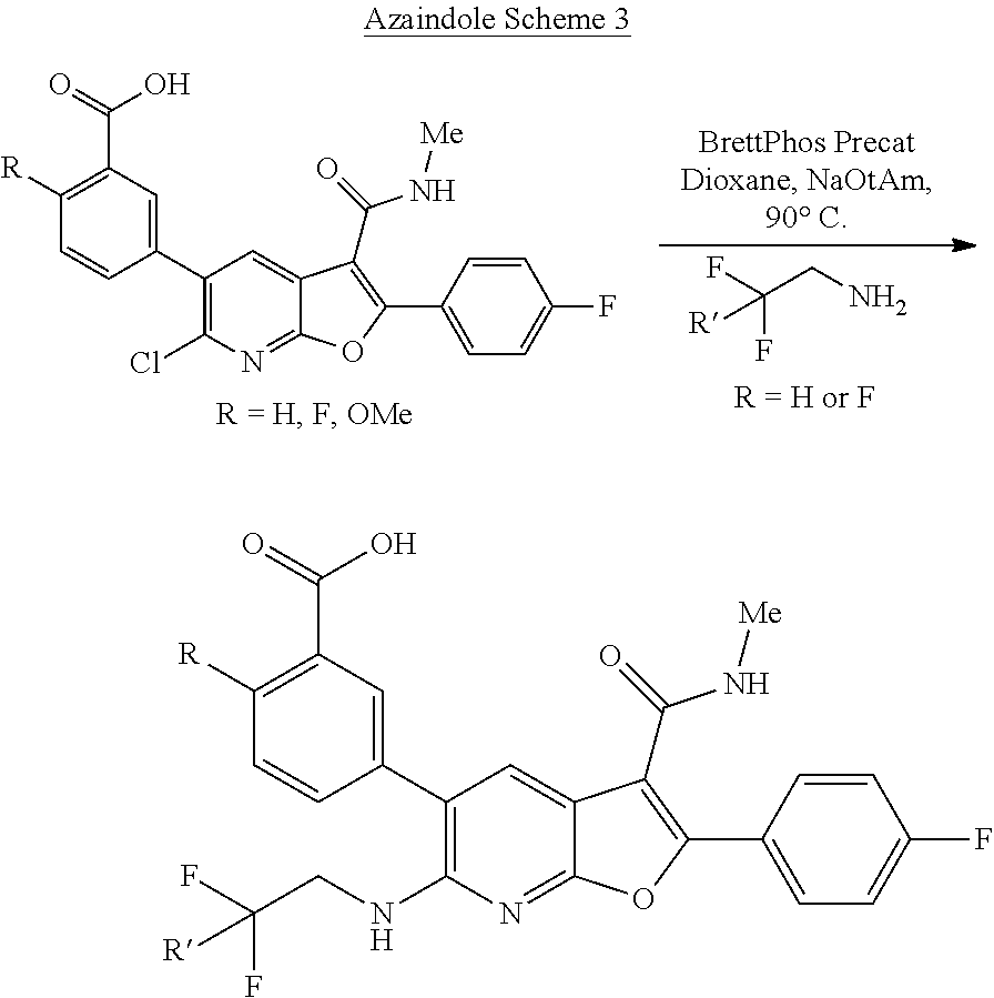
C(CN)(F)(F)[R].C1(C2=CC(C(=O)O)=C([R])C=C2)=C(Cl)N=C2C(=C1)C(C(=O)N[Me])=C(C1=CC=C(F)C=C1)O2.C1(C2=CC(C(=O)O)=C([R])C=C2)=C(NCC(F)(F)[R])N=C2C(=C1)C(C(=O)N[Me])=C(C1=CC=C(F)C=C1)O2
